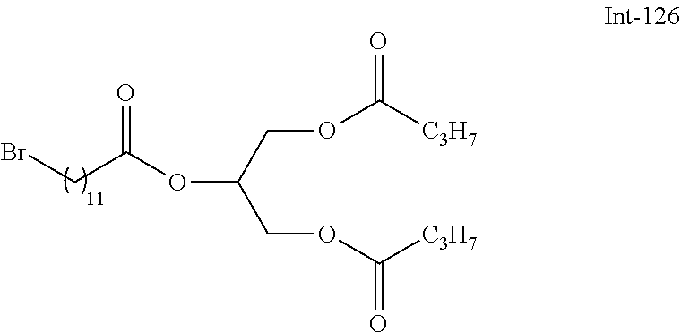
BrCC(OC(COC([C3H7])=O)COC([C3H7])=O)=O
